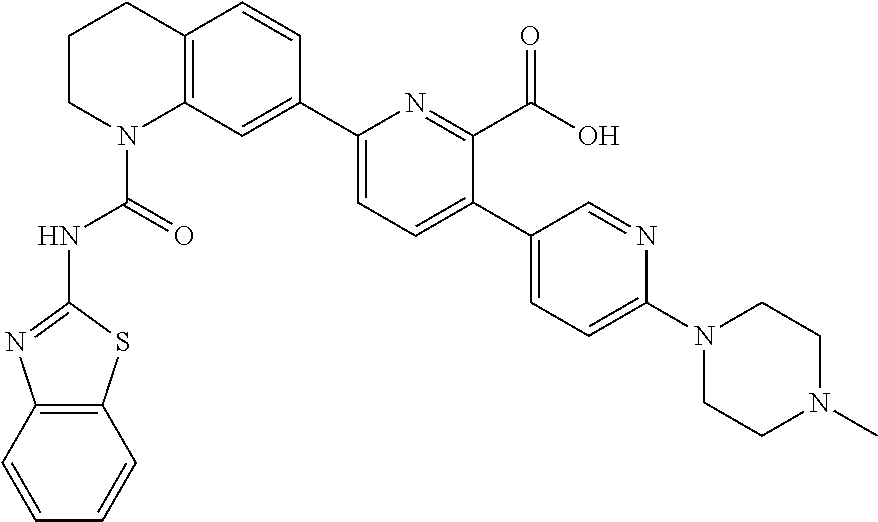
C1CN(C(=O)NC2=NC3=C(S2)C=CC=C3)C2=C(C1)C=CC(C1=CC=C(C3=CC=C(N4CCN(C)CC4)N=C3)C(C(O)=O)=N1)=C2
